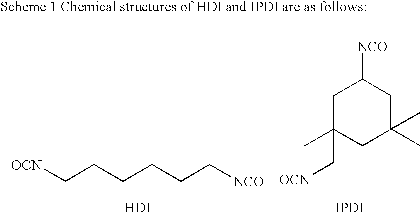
[OCN]CCCCCC[NCO].[HDI].C1C(C)(C[OCN])CC(C)(C)CC1[NCO].[IPDI]
